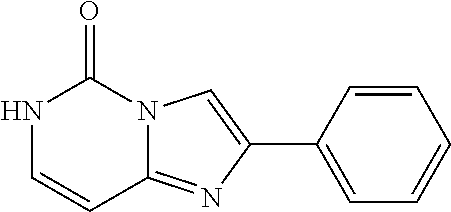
N1C=CC2=NC(C3=CC=CC=C3)=CN2C1=O
